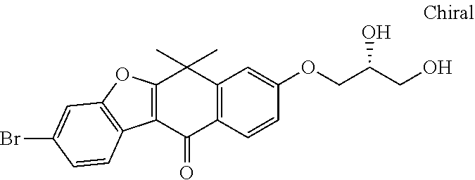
C12=C(C(C)(C)C3=C(C1=O)C=CC(OCC(CO)O)=C3)OC1=C2C=CC(Br)=C1
